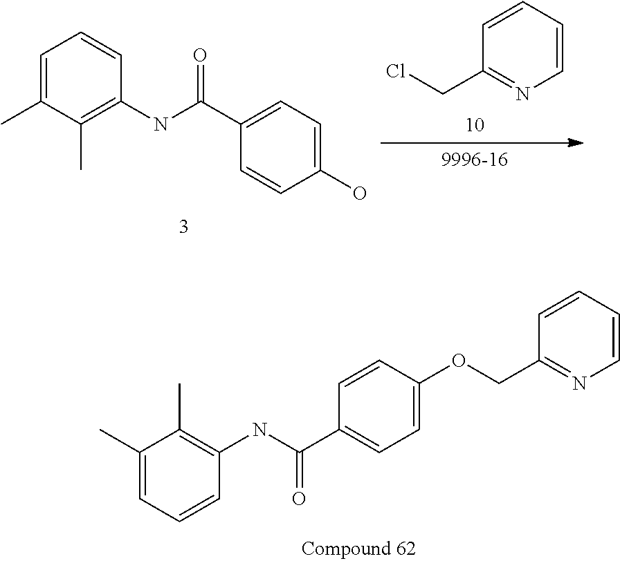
C1=CC=CC(CCl)=N1.C1=C(C)C(C)=C(NC(C2=CC=C(O)C=C2)=O)C=C1.C1=C(C)C(C)=C(NC(C2=CC=C(OCC3=NC=CC=C3)C=C2)=O)C=C1
